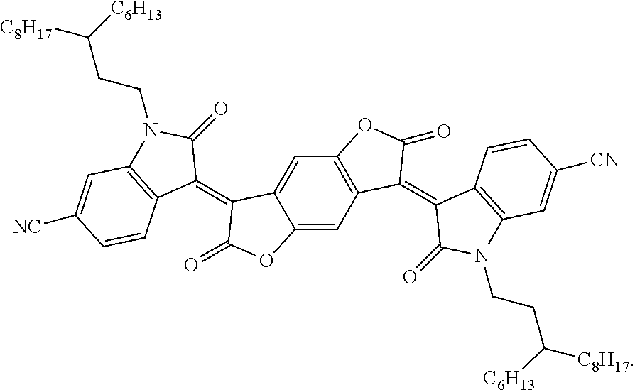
C12=CC3=C(C=C1C(=C1C(=O)N(CCC([C6H13])[C8H17])C4=C1C=CC([NC])=C4)C(=O)O2)OC(=O)C3=C1C(=O)N(CCC([C6H13])[C8H17])C2=C1C=CC([CN])=C2
